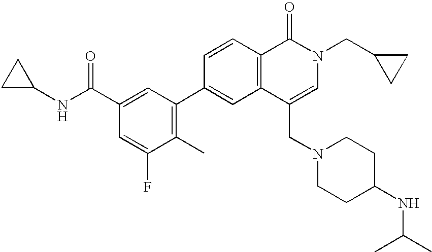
C1C(NC(C2=CC(C3=CC4=C(C=C3)C(=O)N(CC3CC3)C=C4CN3CCC(NC(C)C)CC3)=C(C)C(F)=C2)=O)C1
